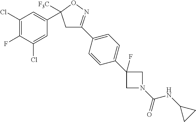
C1(C2([F3C])CC(C3=CC=C(C4(F)CN(C(=O)NC5CC5)C4)C=C3)=NO2)=CC(Cl)=C(F)C(Cl)=C1
